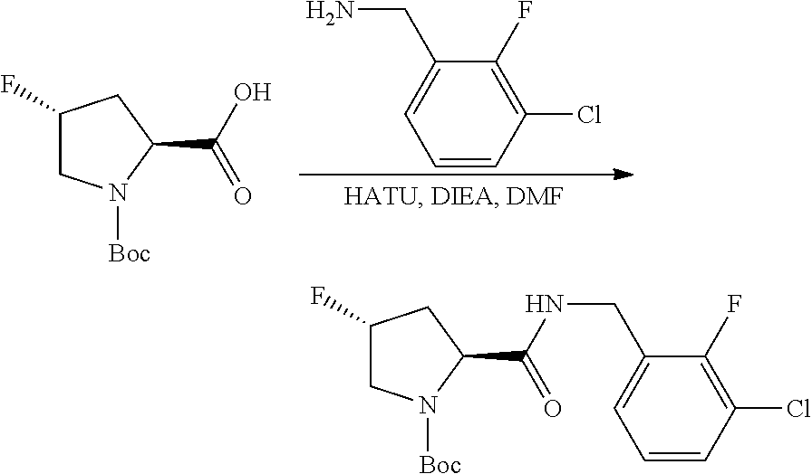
C1(Cl)=C(F)C(CN)=CC=C1.C1(F)CN([Boc])C(C(O)=O)C1.C1(F)CN([Boc])C(C(NCC2=CC=CC(Cl)=C2F)=O)C1
